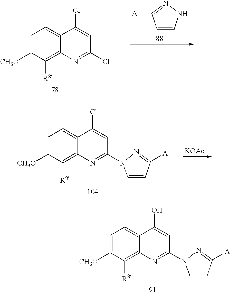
C1=C([CH3O])C([R8])=C2C(=C1)C(O)=CC(N1C=CC([A])=N1)=N2.C1=C([CH3O])C([R8])=C2C(=C1)C(Cl)=CC(Cl)=N2.C1=CNN=C1[A].C1=C([CH3O])C([R8])=C2C(=C1)C(Cl)=CC(N1C=CC([A])=N1)=N2.[KOAc]
